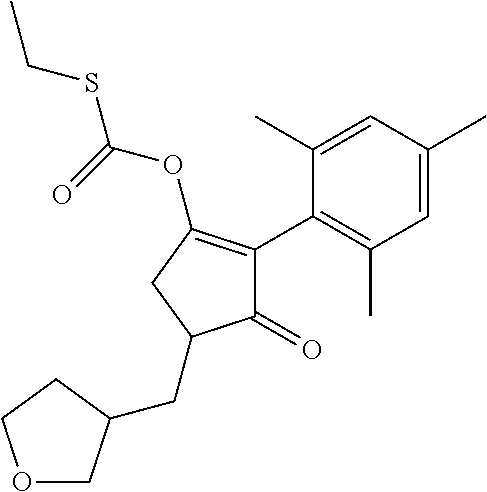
C1(=O)C(C2=C(C)C=C(C)C=C2C)=C(OC(=O)SCC)CC1CC1COCC1
